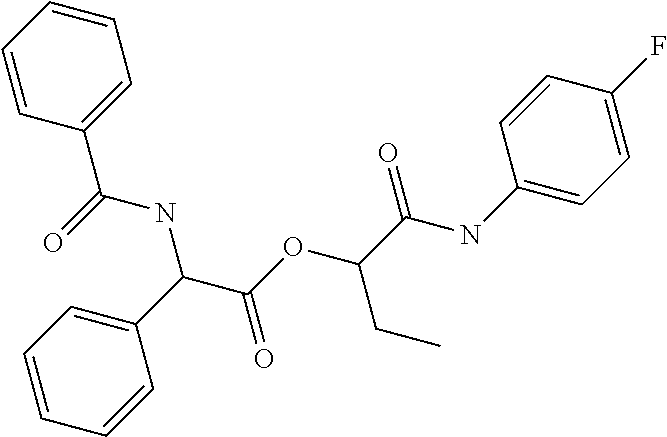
C(C(OC(C(NC1=CC=C(F)C=C1)=O)CC)=O)(C1=CC=CC=C1)NC(C1=CC=CC=C1)=O
